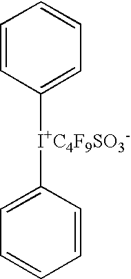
C1([I+C4F9SO3-]C2=CC=CC=C2)=CC=CC=C1
